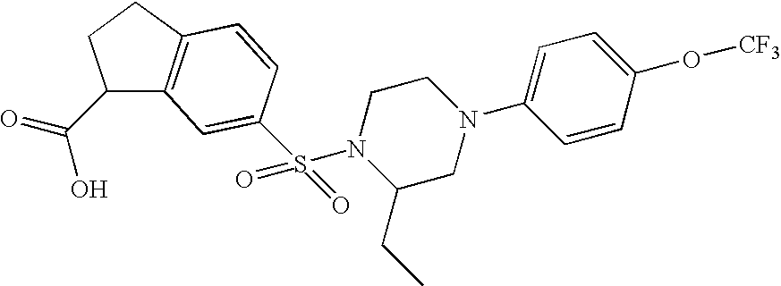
C1(C(=O)O)C2=C(CC1)C=CC(S(N1C(CC)CN(C3=CC=C(O[CF3])C=C3)CC1)(=O)=O)=C2
